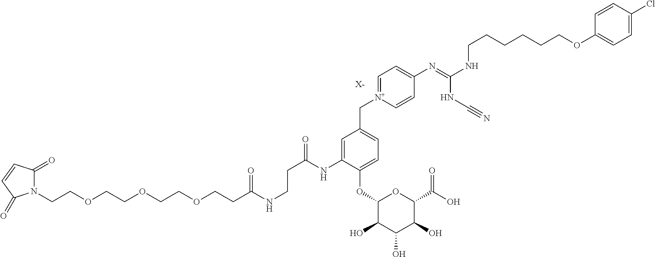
N1(CCOCCOCCOCCC(NCCC(=O)NC2=CC(C[N+]3=CC=C(N=C(NCCCCCCOC4=CC=C(Cl)C=C4)NC#N)C=C3)=CC=C2OC2C(O)C(O)C(O)C(C(O)=O)O2)=O)C(=O)C=CC1=O.[X-]
